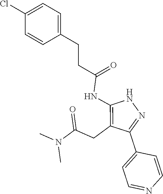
N1C(NC(CCC2=CC=C(Cl)C=C2)=O)=C(CC(N(C)C)=O)C(C2=CC=NC=C2)=N1
